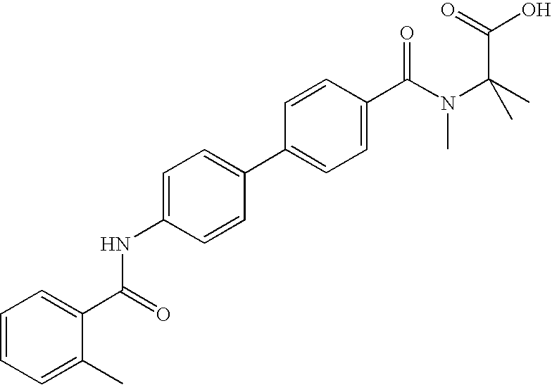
C1=C(NC(C2=CC=CC=C2C)=O)C=CC(C2=CC=C(C(N(C(C)(C)C(=O)O)C)=O)C=C2)=C1
